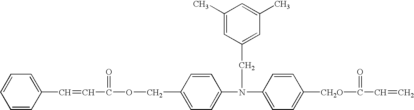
C1=C(N(CC2=CC(C)=CC(C)=C2)C2=CC=C([CH2O]C(=O)C=C)C=C2)C=CC(COC(=O)C=CC2=CC=CC=C2)=C1
